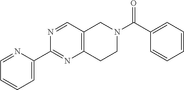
C1=C(C2=NC3=C(C=N2)CN(C(C2=CC=CC=C2)=O)CC3)N=CC=C1
